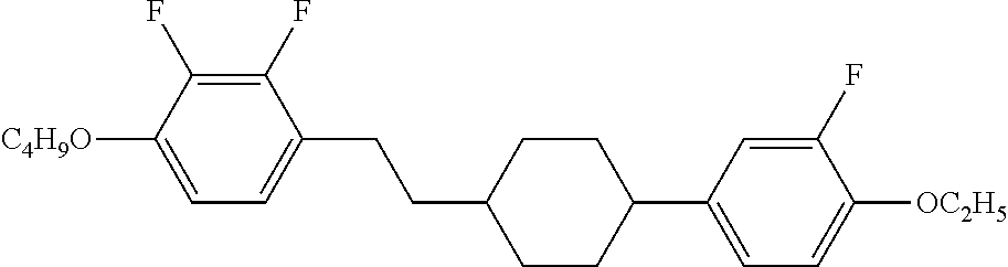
C1(F)=C(F)C([C4H9O])=CC=C1CCC1CCC(C2=CC=C([OC2H5])C(F)=C2)CC1
